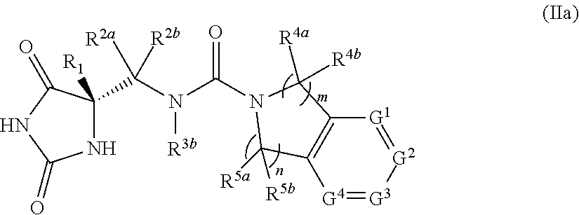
N1C([R1])(C([R2a])(N([R3b])C(=O)N2C([R4a])([R4b])C3=C([G4]=[G3][G2]=[G1]3)C2([R5a])[R5b])[R2b])C(=O)NC1=O
